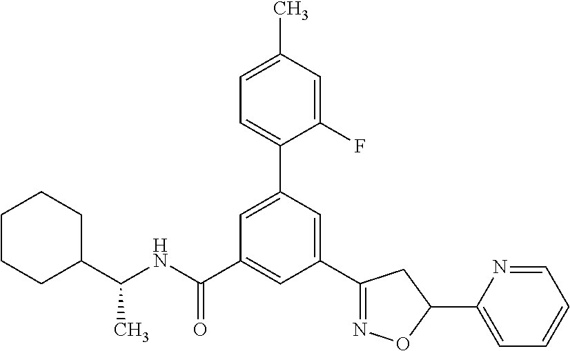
C(NC(C1=CC(C2=NOC(C3=CC=CC=N3)C2)=CC(C2=CC=C(C)C=C2F)=C1)=O)(C1CCCCC1)C
